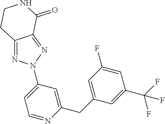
N1=C2C(=NN1C1=CC=NC(CC3=CC(F)=CC(C(F)(F)F)=C3)=C1)C(=O)NCC2
